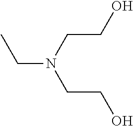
C(N(CCO)CCO)C
